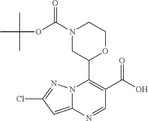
N12C(=CC(Cl)=N1)N=CC(C(O)=O)=C2C1OCCN(C(OC(C)(C)C)=O)C1
